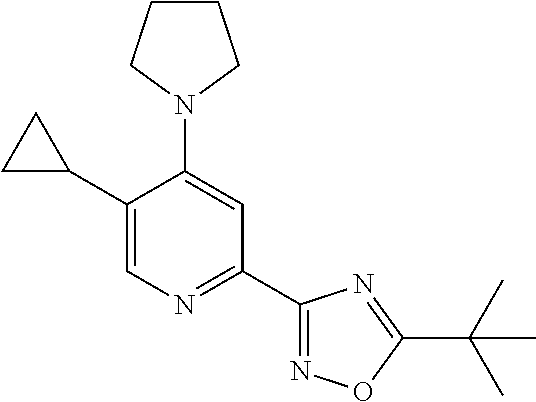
C1(C2CC2)=CN=C(C2=NOC(C(C)(C)C)=N2)C=C1N1CCCC1
